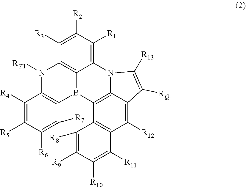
C1([R3])=C([R2])C([R1])=C2C3=C1N([RY1])C1=C(B3C3=C4N2C([R13])=C([RQ])C4=C([R12])C2=C3C([R8])=C([R9])C([R10])=C2[R11])C([R7])=C([R6])C([R5])=C1[R4]
